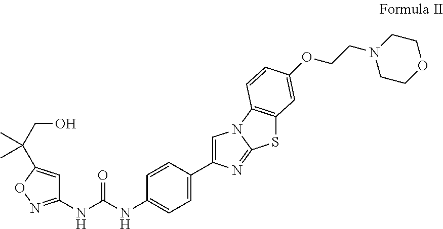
C1=C(C2=CN3C(=N2)SC2=C3C=CC(OCCN3CCOCC3)=C2)C=CC(NC(NC2=NOC(C(CO)(C)C)=C2)=O)=C1
